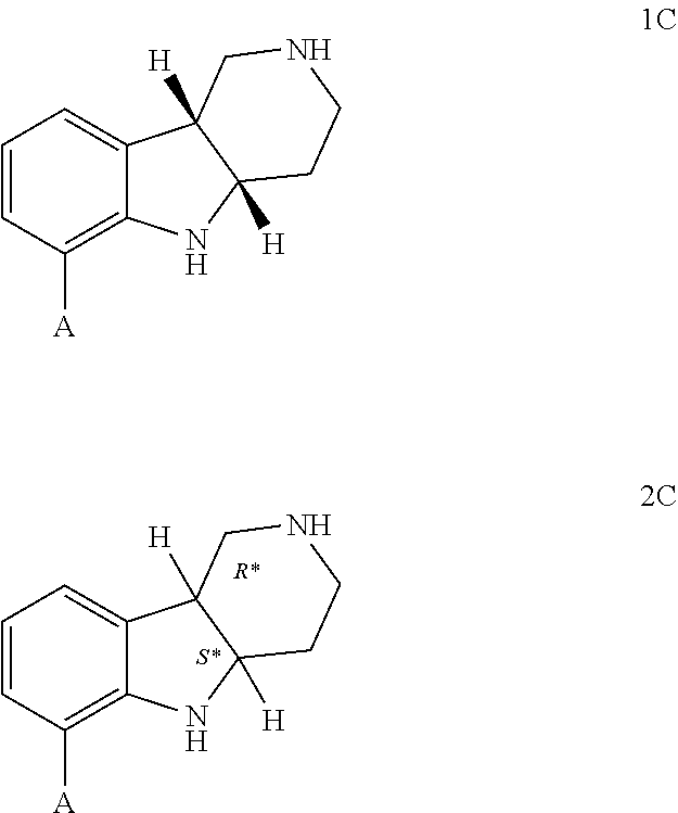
C1=CC([A])=C2C(=C1)C1([H])C([H])(N2)CCNC1.C1=CC([A])=C2C(=C1)C1([H])C([H])(N2)CCNC1
